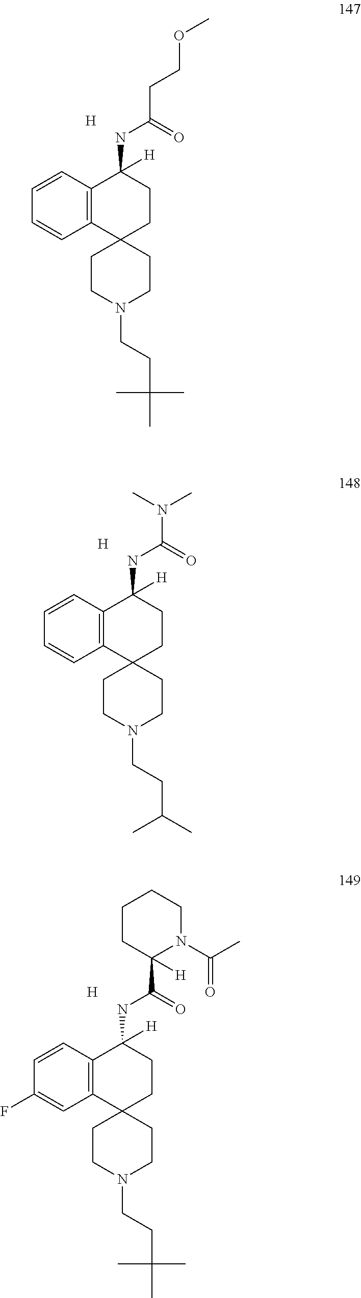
C12(CCN(CCC(C)(C)C)CC1)CCC(NC(=O)CCOC)([H])C1=C2C=CC=C1.[H].[H].C12(CCN(CCC(C)C)CC1)CCC(NC(=O)N(C)C)([H])C1=C2C=CC=C1.[H].C12(CCN(CCC(C)(C)C)CC1)CCC(NC(=O)C1([H])N(C(C)=O)CCCC1)([H])C1=C2C=C(F)C=C1
